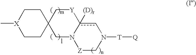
[X]1(C)CCC2(CC1)CN1c([(D)r])(cN([T][Q])C[Z]1)[Y]C2
